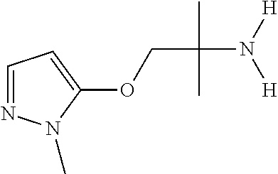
O(CC(C)(C)N([H])[H])C1=CC=NN1C
